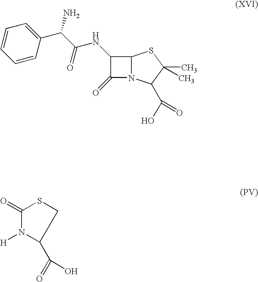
C1(=O)N2C(SC(C)(C)C2C(O)=O)C1NC(C(C1=CC=CC=C1)N)=O.C1(=O)N([H])C(C(=O)O)CS1
